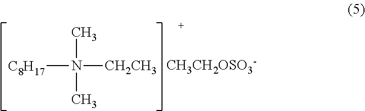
[C8H17]N([CH2CH3])(C)C.[CH3CH2OSO3-]
